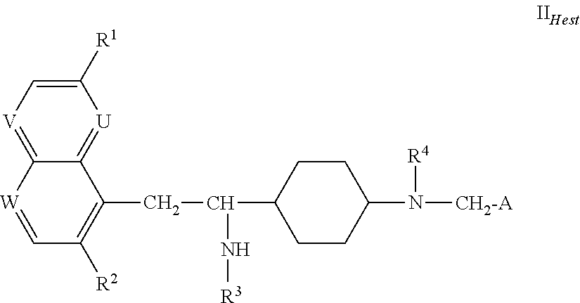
C1([R1])=C[V]=C2C(=[U]1)C(CC(N[R3])C1CCC(N([CH2-A])[R4])CC1)=C([R2])C=[W]2
